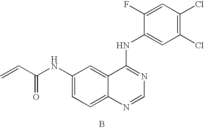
C1(NC(C=C)=O)=CC=C2C(=C1)C(NC1=CC(Cl)=C(Cl)C=C1F)=NC=N2.B
